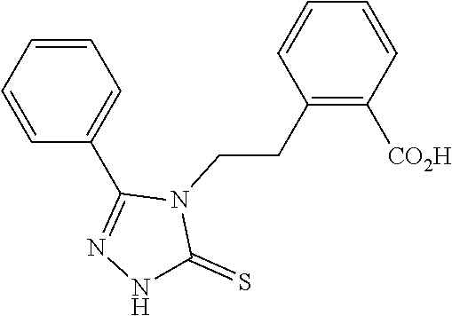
C1=CC=CC(C2=NNC(=S)N2CCC2=C([CO2H])C=CC=C2)=C1
